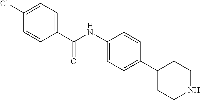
C1(C(NC2=CC=C(C3CCNCC3)C=C2)=O)=CC=C(Cl)C=C1
